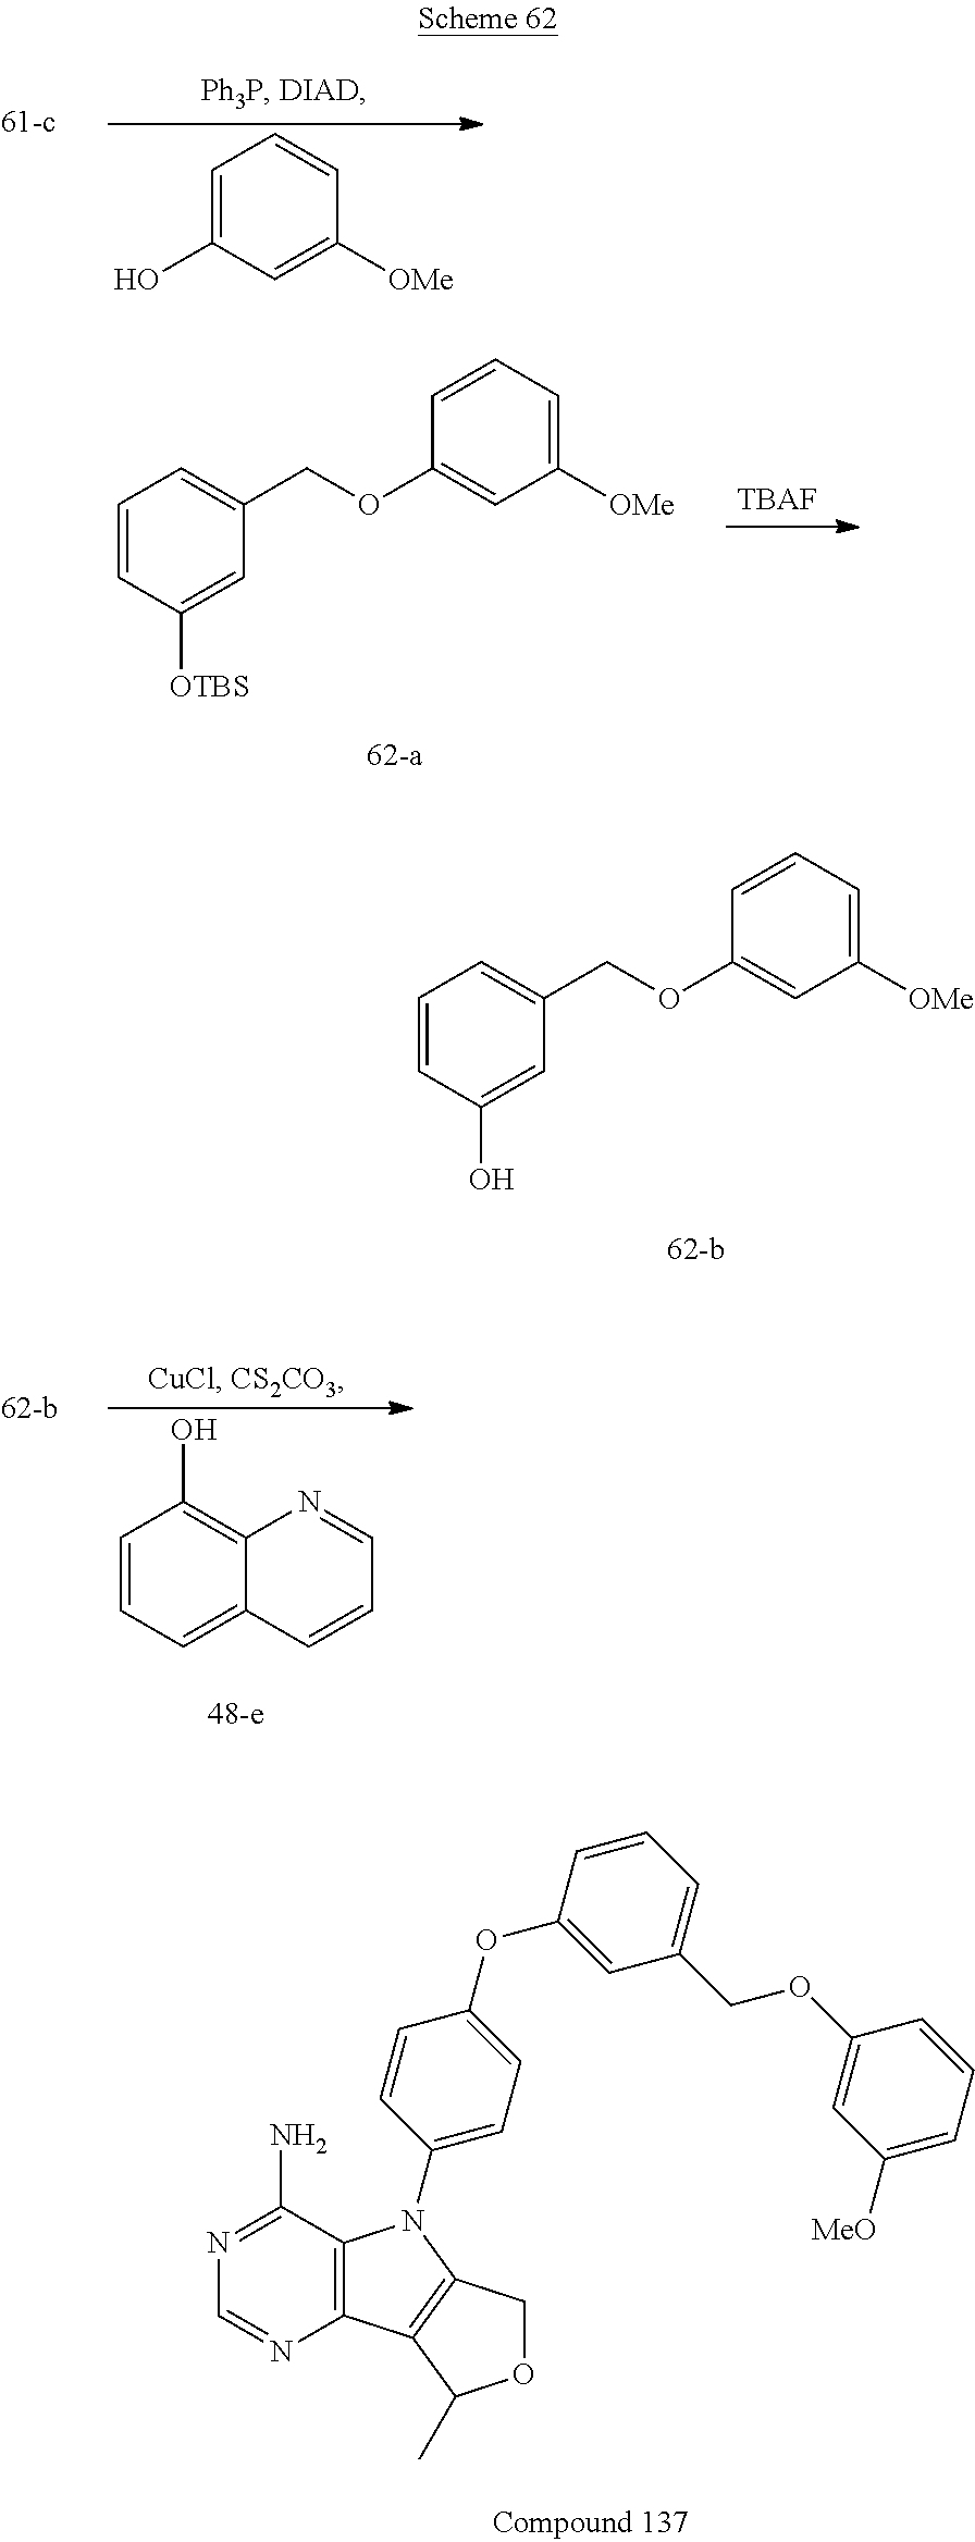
C1=CC=C2C(=C1O)N=CC=C2.C1=C(O)C=C([OMe])C=C1.C1=CC(O)=CC(COC2=CC([OMe])=CC=C2)=C1.C12=C(C(N)=NC=N1)N(C1=CC=C(OC3=CC(COC4=CC([MeO])=CC=C4)=CC=C3)C=C1)C1=C2C(C)OC1.[TBAF].C1=CC([OTBS])=CC(COC2=CC([OMe])=CC=C2)=C1
